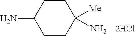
C1(N)CCC([Me])(N)CC1.[2HCl]
